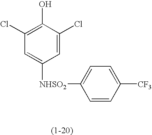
C1(Cl)=C(O)C(Cl)=CC([NHSO2]C2=CC=C([CF3])C=C2)=C1
